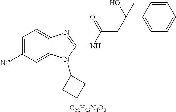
[C22H22N4O2].C1=C([NC])C=C2C(=C1)N=C(NC(=O)CC(C1=CC=CC=C1)(O)C)N2C1CCC1
